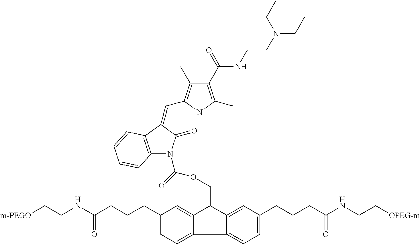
[m-PEGO]CCNC(CCCC1=CC=C2C(=C1)C(COC(=O)N1C3=C(C(=CC4=C(C)C(C(NCCN(CC)CC)=O)=C(C)N4)C1=O)C=CC=C3)C1=CC(CCCC(NCC[OPEG-m])=O)=CC=C21)=O
